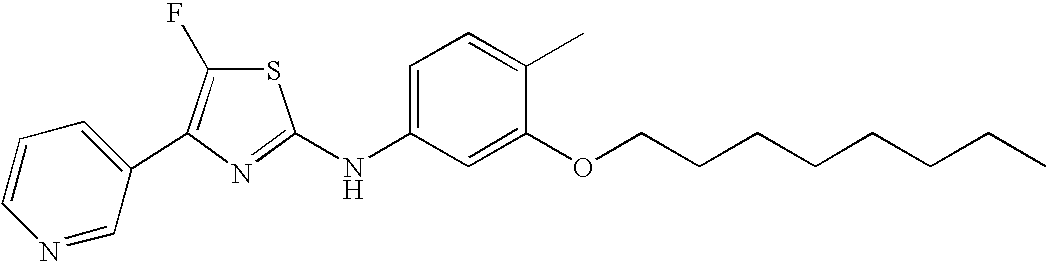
C1=CC=C(C2=C(F)SC(NC3=CC=C(C)C(OCCCCCCCC)=C3)=N2)C=N1
